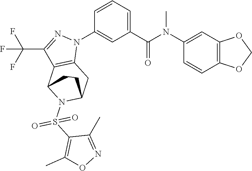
C1(N(C(C2=CC=CC(N3C4=C(C(C(F)(F)F)=N3)C3N(S(C5=C(C)ON=C5C)(=O)=O)C(C4)CC3)=C2)=O)C)=CC2=C(C=C1)OCO2
